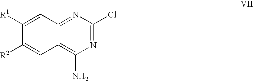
N1=C(Cl)N=C2C(=C1N)C=C([R2])C([R1])=C2
